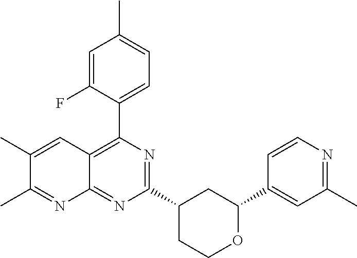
C1(C2=CC(C)=NC=C2)OCCC(C2=NC(C3=CC=C(C)C=C3F)=C3C(=N2)N=C(C)C(C)=C3)C1
